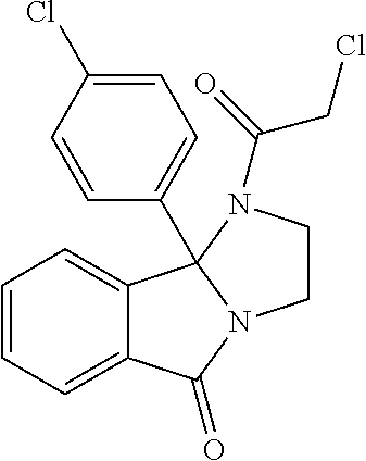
C12=CC=CC=C1C1(C3=CC=C(Cl)C=C3)N(C2=O)CCN1C(=O)CCl
